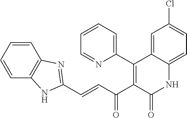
C1(C2=C(C(C=CC3=NC4=C(C=CC=C4)N3)=O)C(=O)NC3=CC=C(Cl)C=C23)=CC=CC=N1
